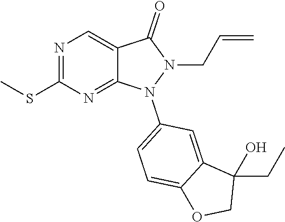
N1(C2=CC=C3C(=C2)C(O)(CC)CO3)N(CC=C)C(=O)C2=CN=C(SC)N=C12
